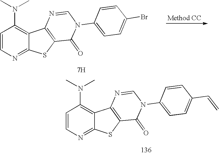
C1=CN=C2C(=C1N(C)C)C1=C(S2)C(=O)N(C2=CC=C(C=C)C=C2)C=N1.C1=CN=C2C(=C1N(C)C)C1=C(S2)C(=O)N(C2=CC=C(Br)C=C2)C=N1.[7H]
